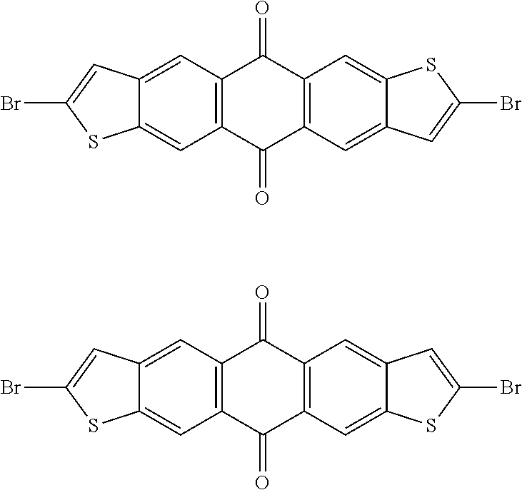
C12=C(C=C3C(=C1)SC(Br)=C3)C(=O)C1=C(C2=O)C=C2C(=C1)SC(Br)=C2.C12=C(C=C3C(=C1)C=C(Br)S3)C(=O)C1=C(C2=O)C=C2C(=C1)SC(Br)=C2
